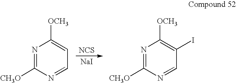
[NCS].[NaI].N1=C([CH3O])N=CC=C1[OCH3].N1=C([CH3O])N=CC(I)=C1[OCH3]
